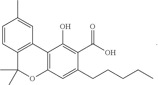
C12=C(C(O)=C(C(O)=O)C(CCCCC)=C1)C1=C(C(C)(C)O2)C=CC(C)=C1
